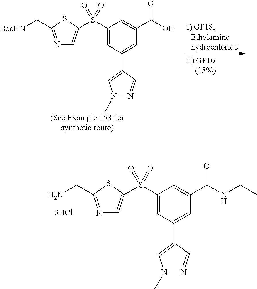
N1=C(C[BocHN])SC(S(C2=CC(C3=CN(C)N=C3)=CC(C(O)=O)=C2)(=O)=O)=C1.N1=C(CN)SC(S(C2=CC(C3=CN(C)N=C3)=CC(C(NCC)=O)=C2)(=O)=O)=C1
